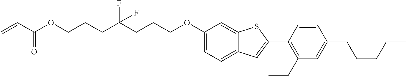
O(CCCC(CCCOC1=CC=C2C(=C1)SC(C1=C(CC)C=C(CCCCC)C=C1)=C2)(F)F)C(C=C)=O
